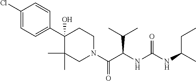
C1(Cl)=CC=C(C2(O)CCN(C(C(NC(NC(C)CC)=O)C(C)C)=O)CC2(C)C)C=C1
